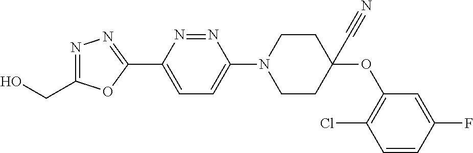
OCC1=NN=C(C2=CC=C(N3CCC(C#N)(OC4=C(Cl)C=CC(F)=C4)CC3)N=N2)O1
